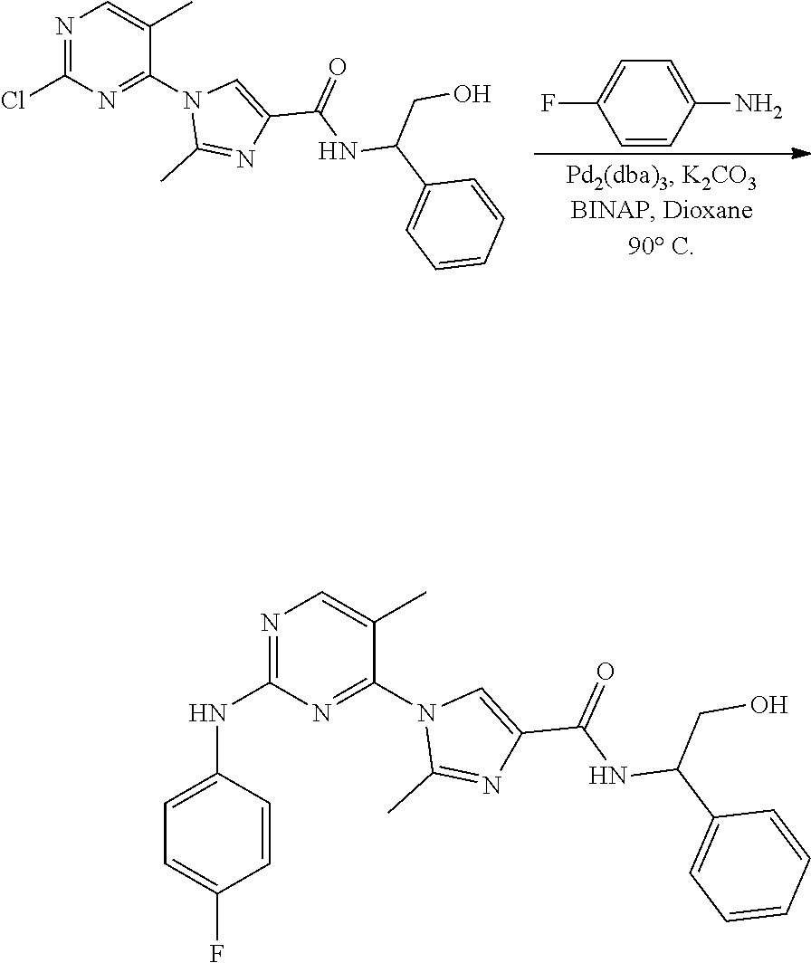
C1=CC(N)=CC=C1F.N1=C(Cl)N=C(N2C(C)=NC(C(=O)NC(CO)C3=CC=CC=C3)=C2)C(C)=C1.N1=C(NC2=CC=C(F)C=C2)N=C(N2C(C)=NC(C(=O)NC(CO)C3=CC=CC=C3)=C2)C(C)=C1
